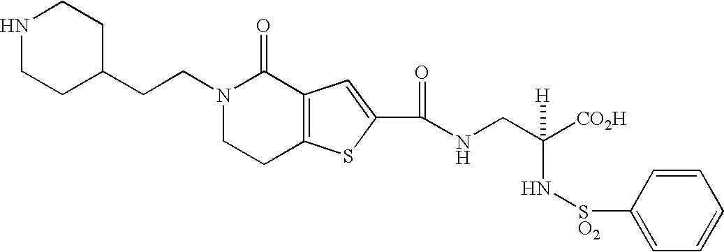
C(NCC([CO2H])([H])N[SO2]C1=CC=CC=C1)(=O)C1=CC2=C(S1)CCN(CCC1CCNCC1)C2=O
